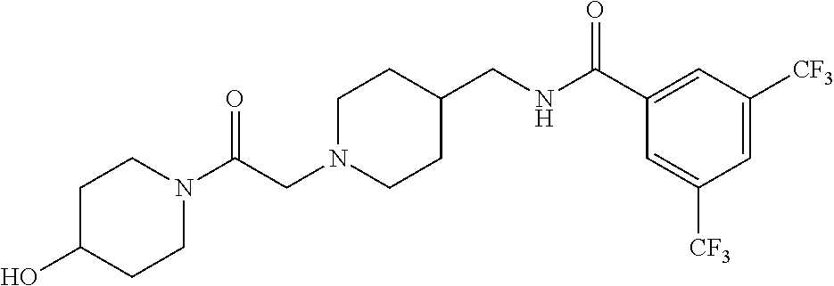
N1(C(CN2CCC(CNC(C3=CC([CF3])=CC([CF3])=C3)=O)CC2)=O)CCC(O)CC1
